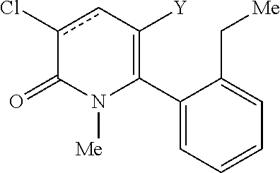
C1(C2=C([Y])cc(Cl)C(=O)N2[Me])=CC=CC=C1C[Me]
